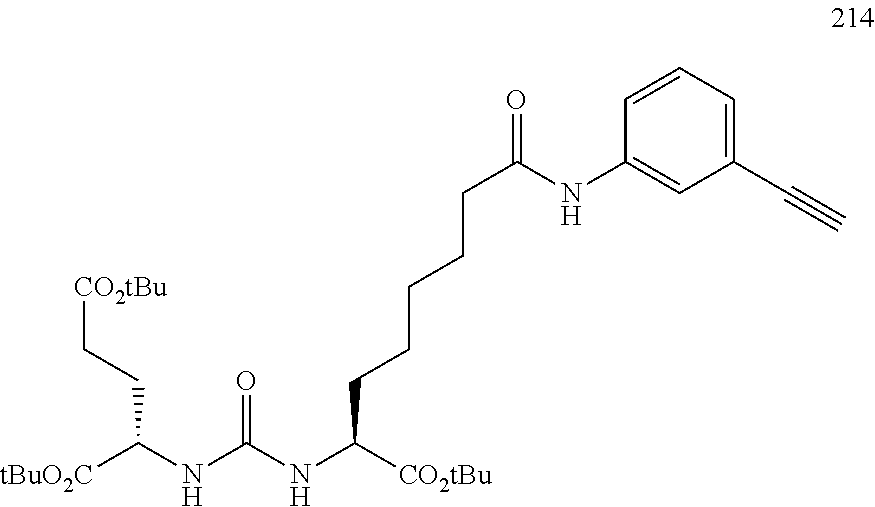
[tBuO2C]C(NC(NC([CO2tBu])CCCCCC(=O)NC1=CC(C#C)=CC=C1)=O)CC[CO2tBu]
